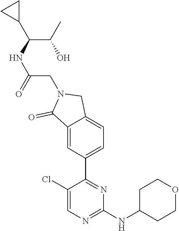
C1(Cl)=CN=C(NC2CCOCC2)N=C1C1=CC=C2C(=C1)C(=O)N(CC(=O)NC(C1CC1)C(C)O)C2
